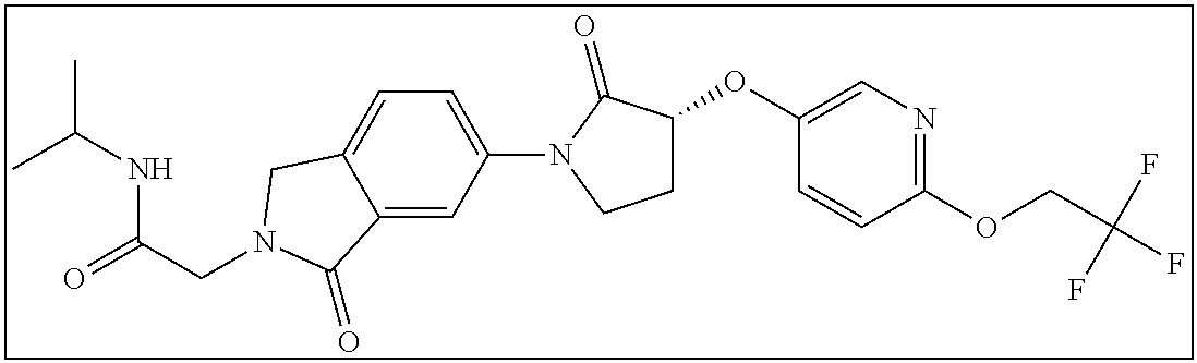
C(CN1CC2=CC=C(N3C(=O)C(OC4=CN=C(OCC(F)(F)F)C=C4)CC3)C=C2C1=O)(=O)NC(C)C
